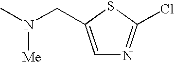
C1=C(CN(C)[Me])SC(Cl)=N1
